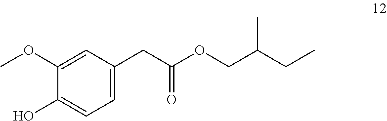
C1(CC(OCC(CC)C)=O)=CC=C(O)C(OC)=C1
